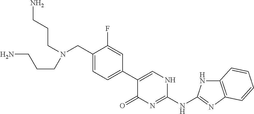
C1(CN(CCCN)CCCN)=CC=C(C2=CNC(NC3=NC4=C(N3)C=CC=C4)=NC2=O)C=C1F
